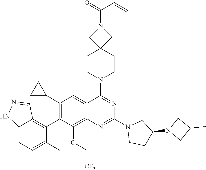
C12=CC=C(C)C(C3=C(C4CC4)C=C4C(=C3OC[CF3])N=C(N3CCC(N5CC(C)C5)C3)N=C4N3CCC4(CC3)CN(C(=O)C=C)C4)=C1C=NN2
